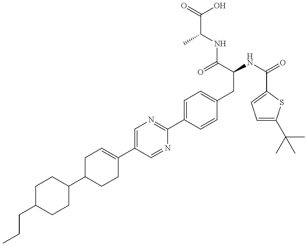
CCCC1CCC(C2CCC(C3=CN=C(C4=CC=C(CC(NC(=O)C5=CC=C(C(C)(C)C)S5)C(=O)NC(C(=O)O)C)C=C4)N=C3)=CC2)CC1
